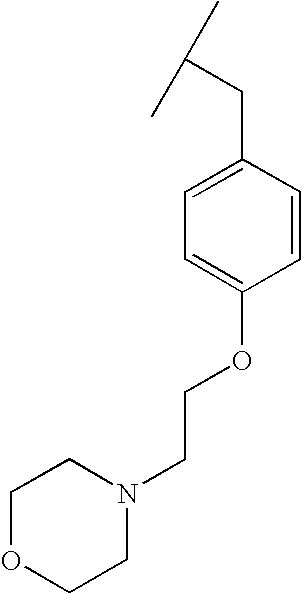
C1=C(CC(C)C)C=CC(OCCN2CCOCC2)=C1
